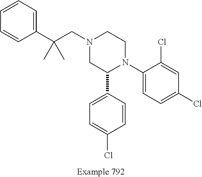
C1(C2N(C3=CC=C(Cl)C=C3Cl)CCN(CC(C3=CC=CC=C3)(C)C)C2)=CC=C(Cl)C=C1
